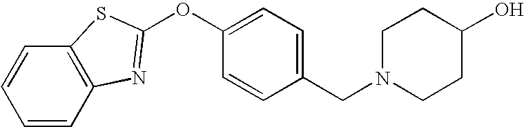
C1=CC2=C(C=C1)SC(OC1=CC=C(CN3CCC(O)CC3)C=C1)=N2
